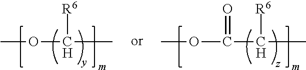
COC([R6])C.C(C([R6])C)(=O)OC
